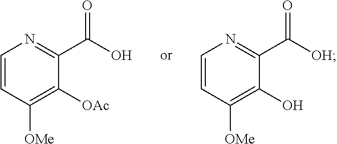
C1=CC([OMe])=C([OAc])C(C(O)=O)=N1.C1=CC([OMe])=C(O)C(C([OH])=O)=N1
